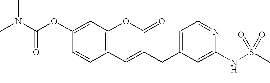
C(OC1=CC2=C(C=C1)C(C)=C(CC1=CC=NC(NS(C)(=O)=O)=C1)C(=O)O2)(N(C)C)=O
